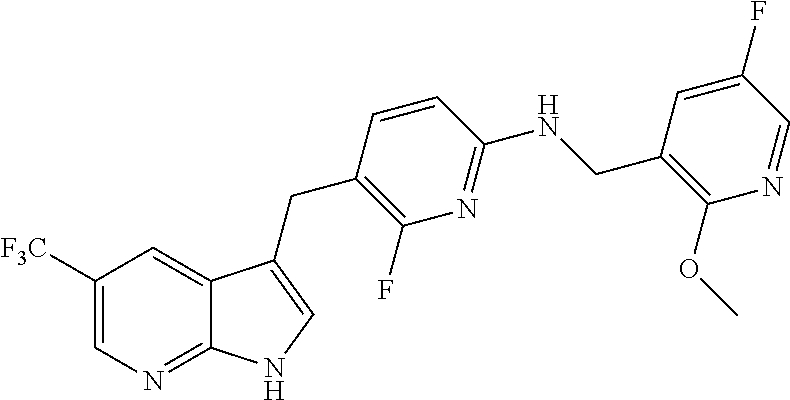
C1([F3C])=CN=C2C(=C1)C(CC1=C(F)N=C(NCC3=C(OC)N=CC(F)=C3)C=C1)=CN2
